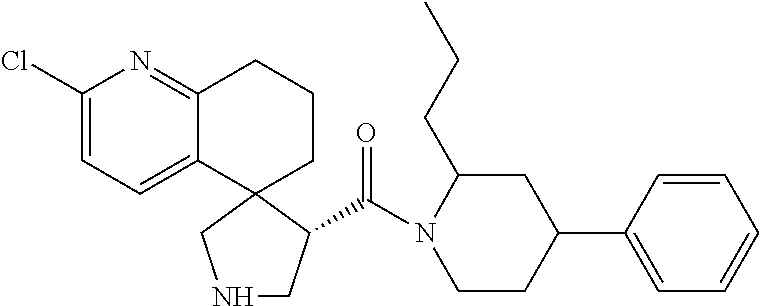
N1(C(=O)C2C3(CCCC4=NC(Cl)=CC=C43)CNC2)CCC(C2=CC=CC=C2)CC1CCC
